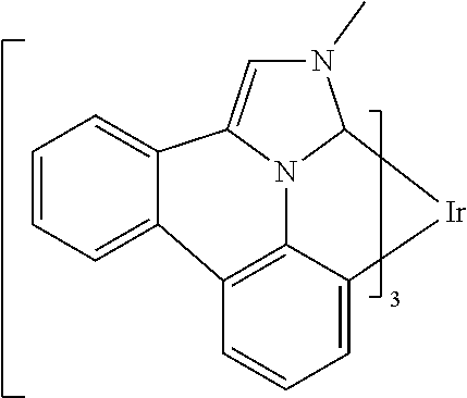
C1=CC=C2C3=C4N5C(=CN(C)C5[Ir]C4=CC=C3)C2=C1
